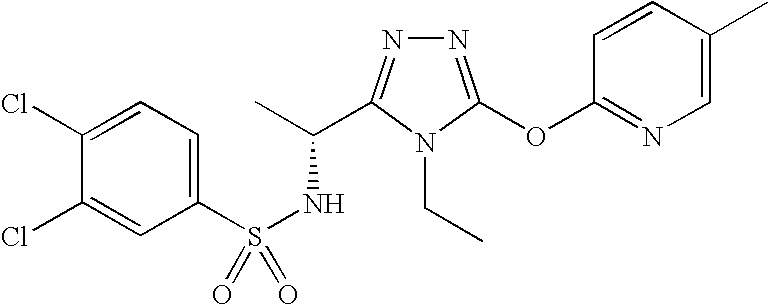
N1=C(OC2=NC=C(C)C=C2)N(CC)C(C(C)NS(=O)(C2=CC=C(Cl)C(Cl)=C2)=O)=N1
